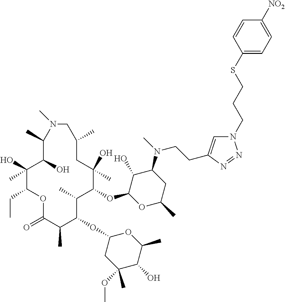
C1(O)C(OC2C(C)C(OC3CC(OC)(C)C(O)C(C)O3)C(C)C(=O)OC(CC)C(O)(C)C(O)C(C)N(C)CC(C)CC2(O)C)OC(C)CC1N(C)CCC1=CN(CCCSC2=CC=C([NO2])C=C2)N=N1
